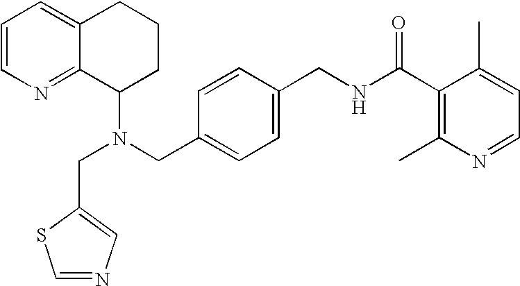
N(CC1=CC=C(CNC(C2=C(C)N=CC=C2C)=O)C=C1)(C1CCCC2=CC=CN=C12)CC1=CN=CS1
